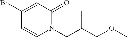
C1(Br)=CC(=O)N(CC(COC)C)C=C1
